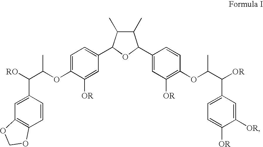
C1(C)C(C)C(C2=CC=C(OC(C([RO])C3=CC4=C(C=C3)OCO4)C)C([OR])=C2)OC1C1=CC([OR])=C(OC(C([OR])C2=CC=C([OR])C([OR])=C2)C)C=C1
